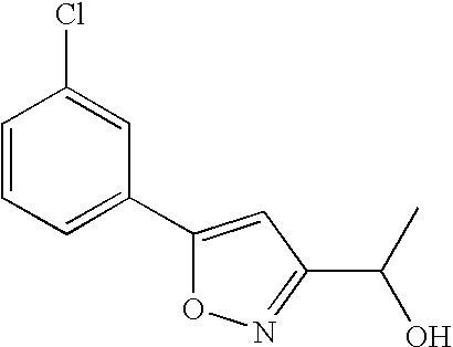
C1=CC=C(C2=CC(C(C)O)=NO2)C=C1Cl
